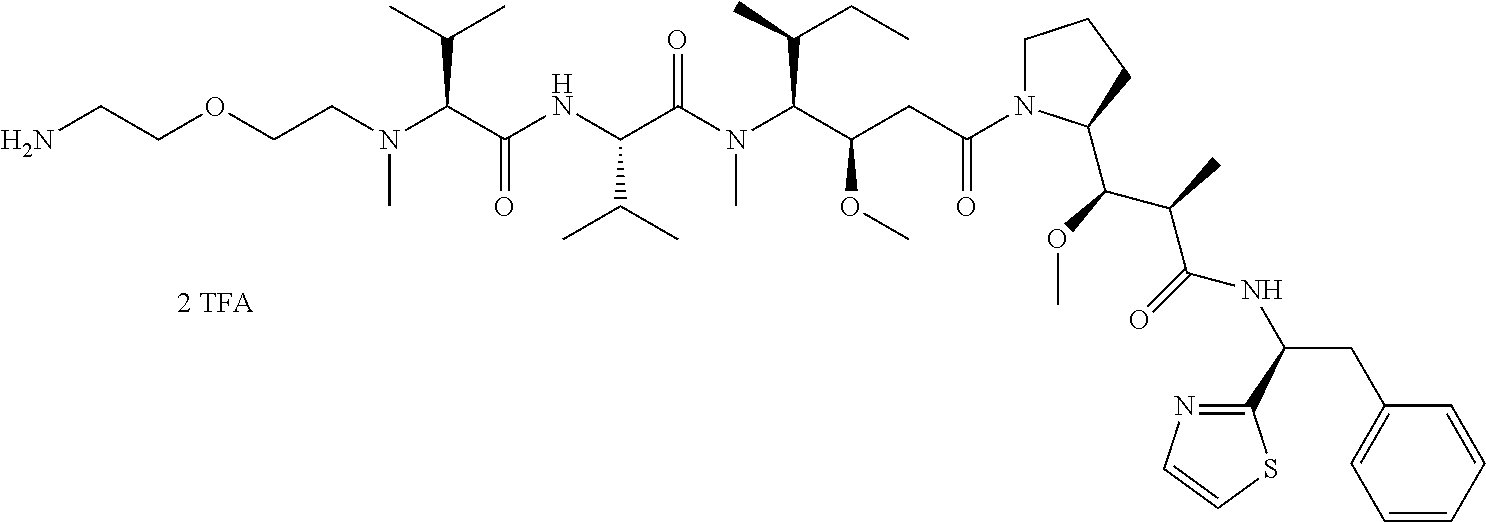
C(CN)OCCN(C(C(NC(C(N(C(C(CC(N1CCCC1C(OC)C(C)C(NC(CC1=CC=CC=C1)C1=NC=CS1)=O)=O)OC)C(C)CC)C)=O)C(C)C)=O)C(C)C)C
